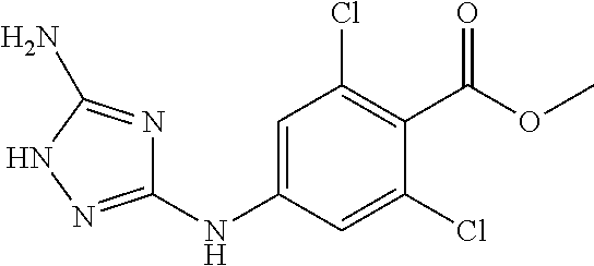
C1(NC2=CC(Cl)=C(C(OC)=O)C(Cl)=C2)=NNC(N)=N1
